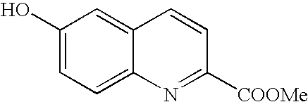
C1(O)=CC=C2C(=C1)C=CC([COOMe])=N2
